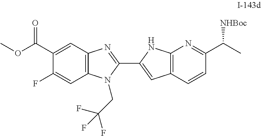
C12=C(C=C(C(OC)=O)C(F)=C1)N=C(C1=CC3=C(N1)N=C(C(C)[NHBoc])C=C3)N2CC(F)(F)F
